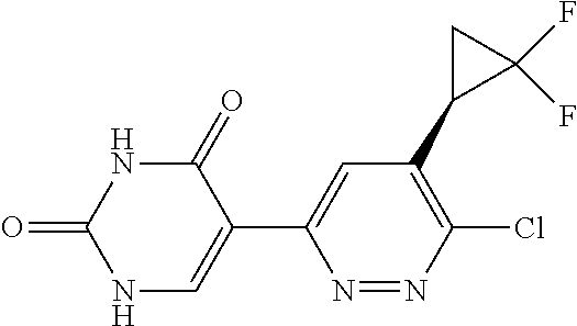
N1C(=O)C(C2=CC(C3CC3(F)F)=C(Cl)N=N2)=CNC1=O
